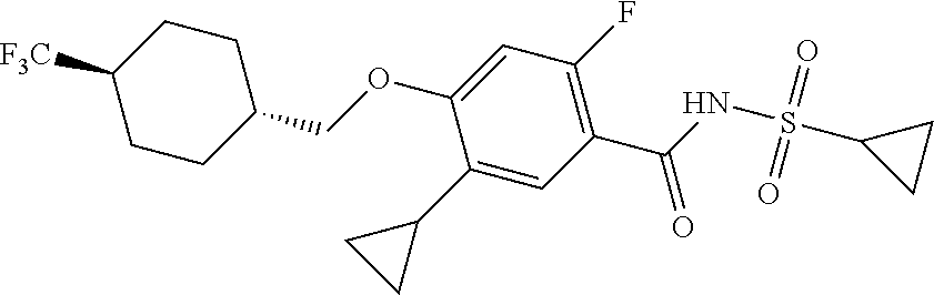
C1(COC2=CC(F)=C(C(=O)NS(=O)(=O)C3CC3)C=C2C2CC2)CCC([F3C])CC1
